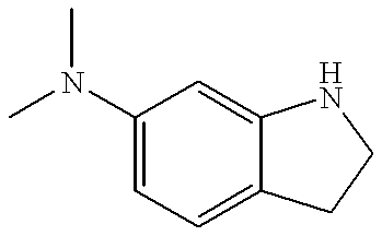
C1(N(C)C)=CC=C2C(=C1)NCC2
